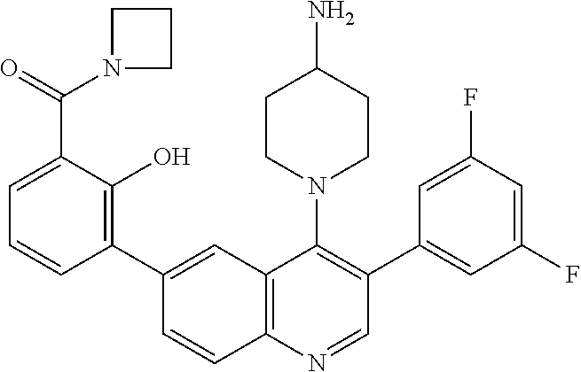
C1(C2=CC3=C(N=CC(C4=CC(F)=CC(F)=C4)=C3N3CCC(N)CC3)C=C2)=C(O)C(C(=O)N2CCC2)=CC=C1
